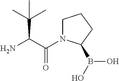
C(C(N)C(C)(C)C)(=O)N1CCCC1B(O)O
